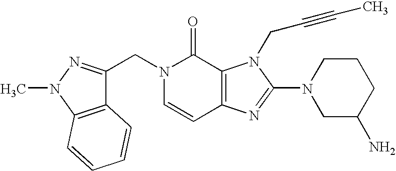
C(N1C=CC2=C(C1=O)N(CC#CC)C(N1CC(N)CCC1)=N2)C1=NN(C)C2=C1C=CC=C2
